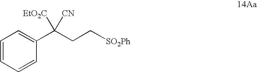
C1=CC=CC(C(CC[SO2Ph])([CN])[EtO2C])=C1
